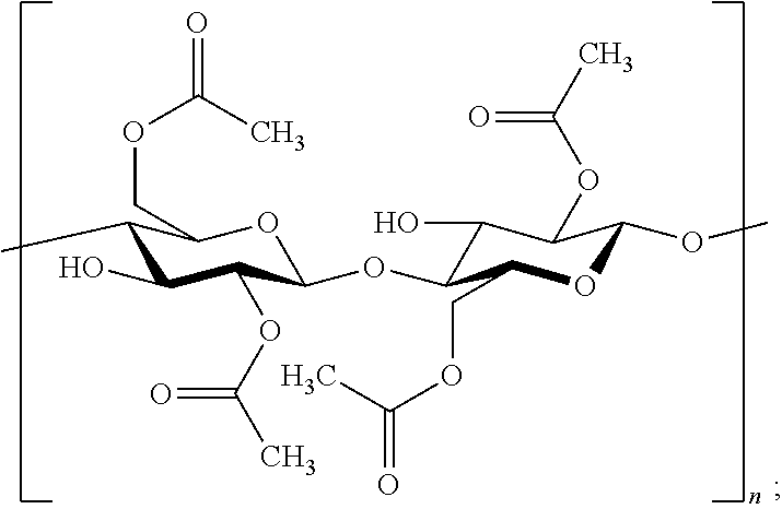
C1(C)C(O)C(OC(C)=O)C(OC2C(O)C(OC(C)=O)C(OC)OC2COC(=O)C)OC1COC(=O)C
